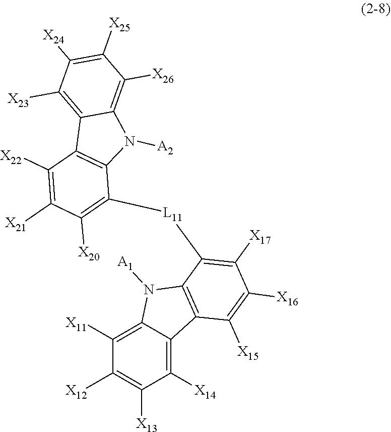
[L11](C1=C([X17])C([X16])=C([X15])C2=C1N([A1])C1=C([X11])C([X12])=C([X13])C([X14])=C12)C1=C([X20])C([X21])=C([X22])C2=C1N([A2])C1=C([X26])C([X25])=C([X24])C([X23])=C12
